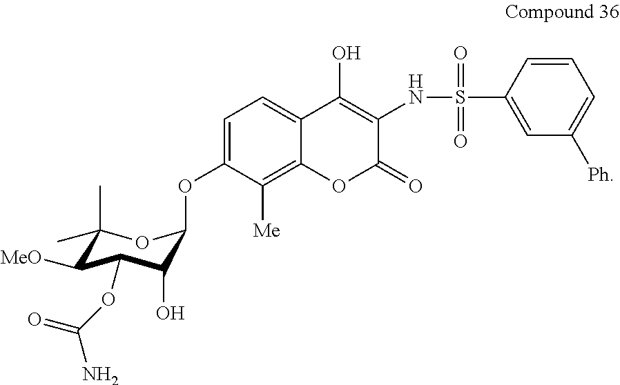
C1=C(OC2C(O)C(OC(N)=O)C([MeO])C(C)(C)O2)C([Me])=C2C(=C1)C(O)=C(NS(C1=CC([Ph])=CC=C1)(=O)=O)C(=O)O2
